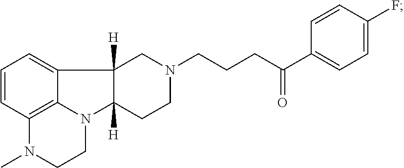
C1=CC2=C3C(=C1)C1([H])C([H])(N3CCN2C)CCN(CCCC(C2=CC=C(F)C=C2)=O)C1
